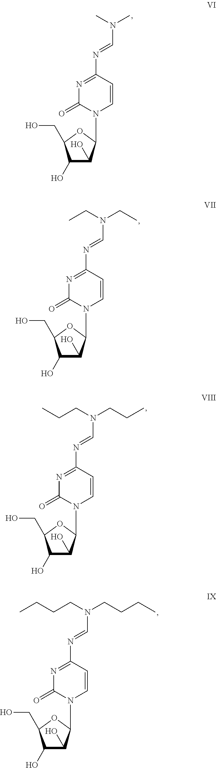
N1=C(N=CN(C)C)C=CN(C2C(O)C(O)C(CO)O2)C1=O.N1=C(N=CN(CC)CC)C=CN(C2C(O)C(O)C(CO)O2)C1=O.N1=C(N=CN(CCC)CCC)C=CN(C2C(O)C(O)C(CO)O2)C1=O.N1=C(N=CN(CCCC)CCCC)C=CN(C2C(O)C(O)C(CO)O2)C1=O
